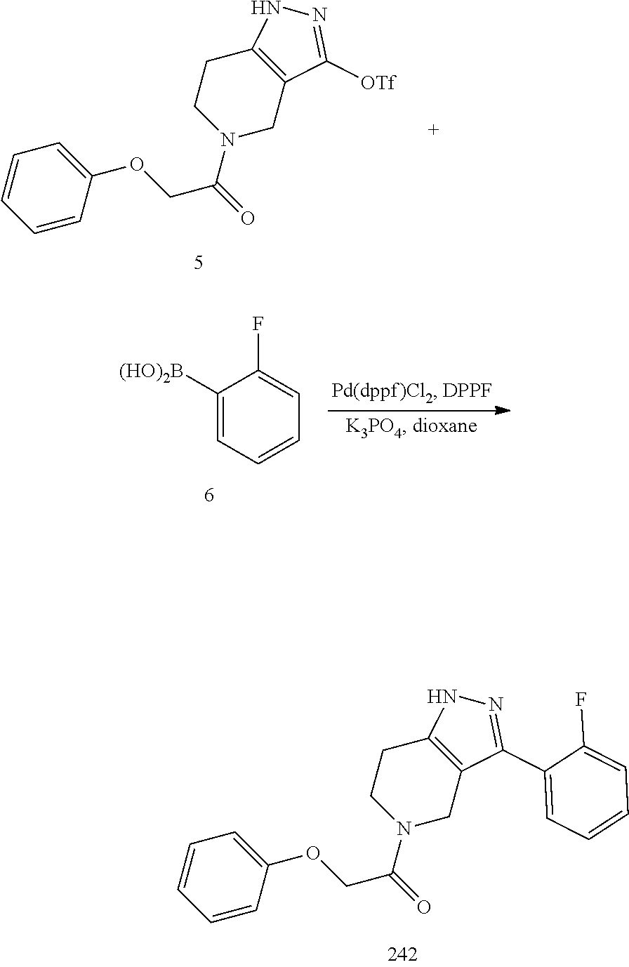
C1=CC(OCC(=O)N2CC3=C(CC2)NN=C3C2=CC=CC=C2F)=CC=C1.C1=CC(OCC(=O)N2CC3=C(CC2)NN=C3[OTf])=CC=C1.C1([(HO)2B])=CC=CC=C1F
